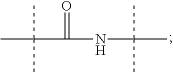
C(NC(C)(C)C)(=O)C(C)(C)C
